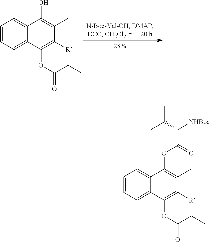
OC1=C(C)C([R])=C(OC(CC)=O)C2=CC=CC=C12.O(C1=C(C)C([R])=C(OC(CC)=O)C2=CC=CC=C12)C(=O)C(C(C)C)[NHBoc]
